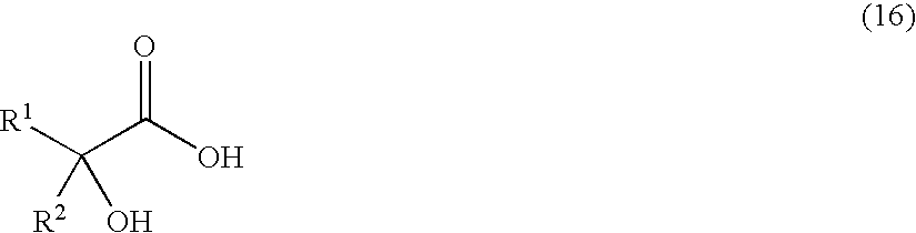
[R1]C(C(O)=O)([R2])O
